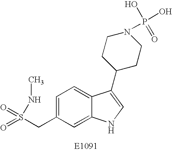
C1=C(CS(=O)(=O)NC)C=C2C(=C1)C(C1CCN(P(O)(=O)O)CC1)=CN2
